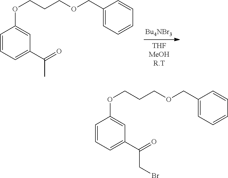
C1=CC=C(C(=O)C)C=C1OCCCOCC1=CC=CC=C1.C1=CC=C(C(=O)CBr)C=C1OCCCOCC1=CC=CC=C1
